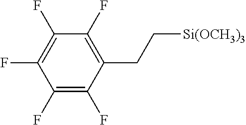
C1(CC[Si(OCH3)3])=C(F)C(F)=C(F)C(F)=C1F
